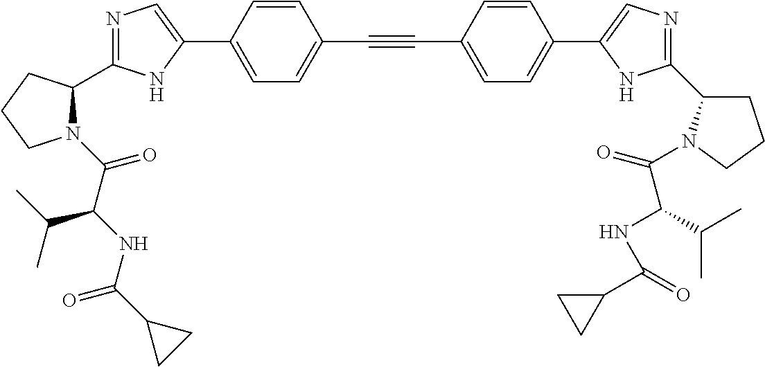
N1=C(C2N(C(C(NC(=O)C3CC3)C(C)C)=O)CCC2)NC(C2=CC=C(C#CC3=CC=C(C4=CN=C(C5CCCN5C(=O)C(C(C)C)NC(C5CC5)=O)N4)C=C3)C=C2)=C1
